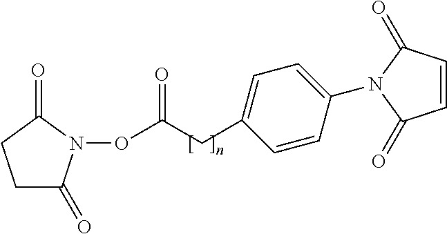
C1C(=O)N(OC(CC2=CC=C(N3C(=O)C=CC3=O)C=C2)=O)C(=O)C1
